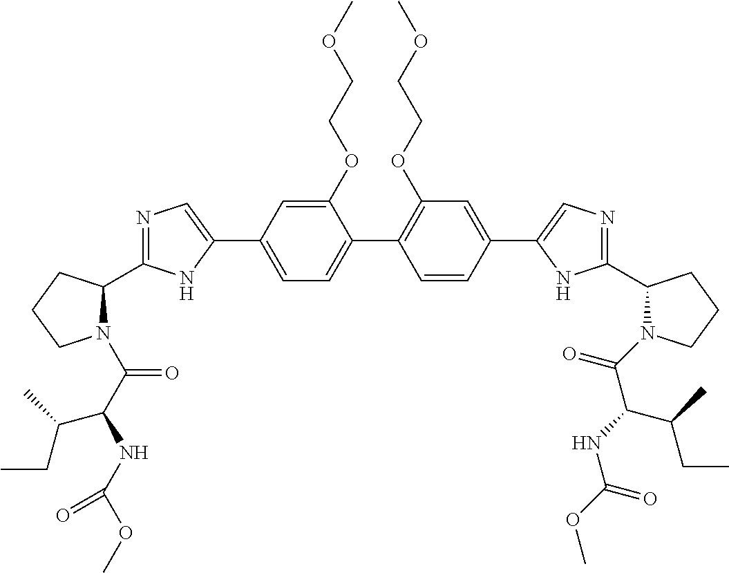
C1(OCCOC)=CC(C2=CN=C(C3N(C(C(NC(OC)=O)C(C)CC)=O)CCC3)N2)=CC=C1C1=C(OCCOC)C=C(C2=CN=C(C3N(C(=O)C(NC(OC)=O)C(C)CC)CCC3)N2)C=C1
